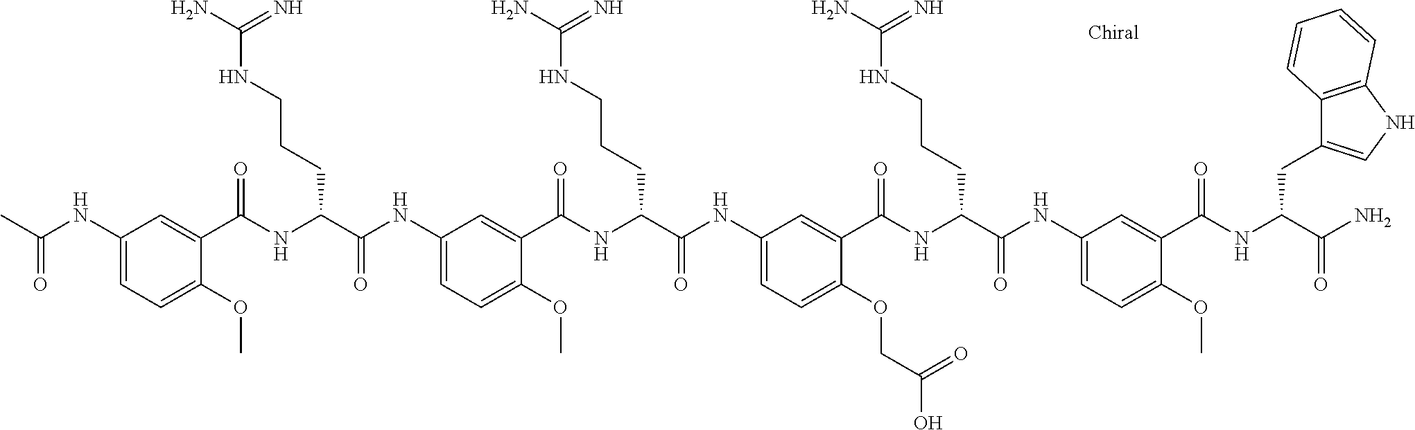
C1(NC(=O)C)=CC=C(OC)C(C(NC(C(NC2=CC=C(OC)C(C(NC(C(NC3=CC=C(OCC(O)=O)C(C(NC(C(NC4=CC=C(OC)C(C(NC(C(N)=O)CC5=CNC6=C5C=CC=C6)=O)=C4)=O)CCCNC(N)=N)=O)=C3)=O)CCCNC(N)=N)=O)=C2)=O)CCCNC(N)=N)=O)=C1
